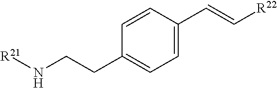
[R21]NCCC1=CC=C(C=C[R22])C=C1
